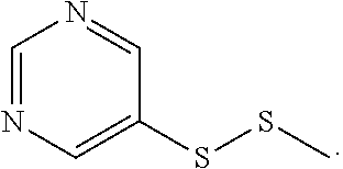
C1=NC=C(SSC)C=N1
